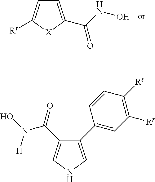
C1=C(C(NO)=O)[X]C([Rt])=C1.C1(C2=CC([Rr])=C([Rs])C=C2)=CNC=C1C(=O)N(O)[H]
